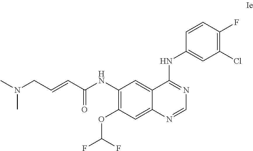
C1(NC(C=CCN(C)C)=O)=C(OC(F)F)C=C2C(=C1)C(NC1=CC(Cl)=C(F)C=C1)=NC=N2
